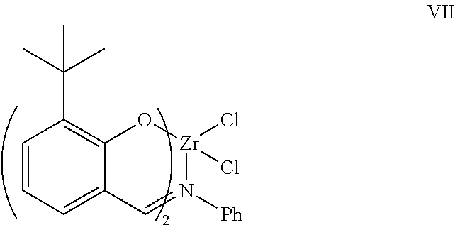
C1=CC=C2C(=C1C(C)(C)C)O[Zr](Cl)(Cl)N([Ph])=C2
